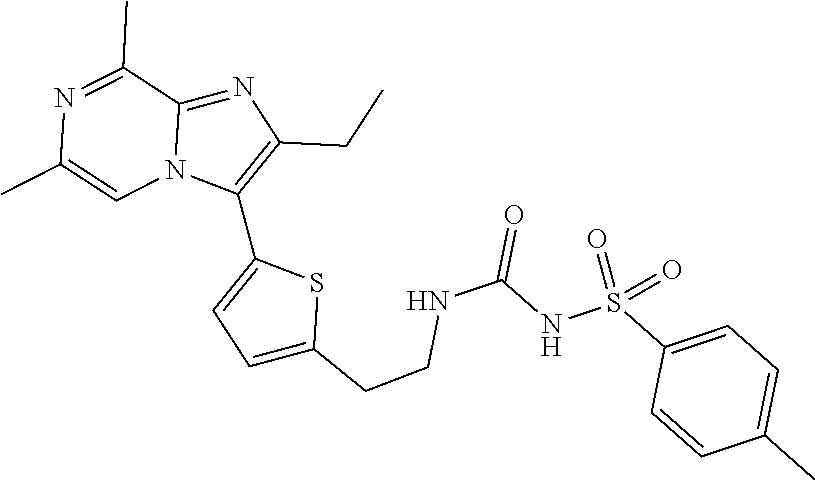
C1(C2=C(CC)N=C3N2C=C(C)N=C3C)=CC=C(CCNC(=O)NS(C2=CC=C(C)C=C2)(=O)=O)S1
